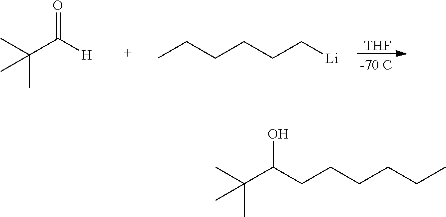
[THF].CC(C([H])=O)(C)C.CCCCCC[Li].CC(C(CCCCCC)O)(C)C
